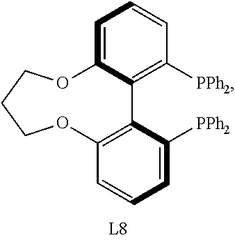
C1=C2C(=C([PPh2])C=C1)C1=C(C=CC=C1[PPh2])OCCCO2
